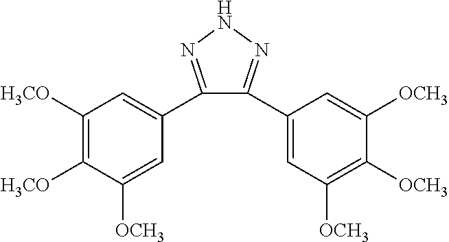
N1=C(C2=CC([OCH3])=C([OCH3])C([OCH3])=C2)C(C2=CC([H3CO])=C([H3CO])C([OCH3])=C2)=NN1
